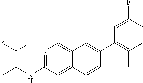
N1=C(NC(C(F)(F)F)C)C=C2C(=C1)C=C(C1=C(C)C=CC(F)=C1)C=C2
